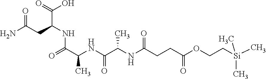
C(C(NC(=O)C(C)NC(C(C)NC(=O)CCC(OCC[Si](C)(C)C)=O)=O)CC(N)=O)(=O)O
